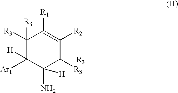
C1([R3])([R3])C([Ar1])([H])C(N)([H])C([R3])([R3])C([R2])=C1[R1]
